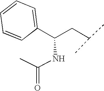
C1(C(CC(C)C)NC(C)=O)=CC=CC=C1
